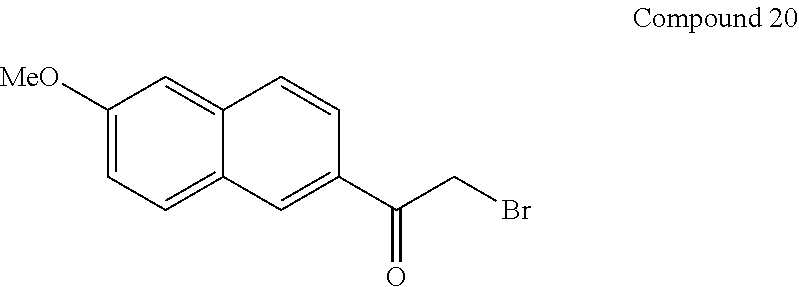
C1([MeO])=CC=C2C(=C1)C=CC(C(CBr)=O)=C2
